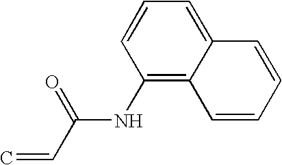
C(NC1=C2C(=CC=C1)C=CC=C2)(C=C)=O
